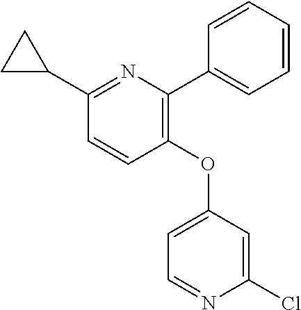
C1=CC(OC2=CC=NC(Cl)=C2)=C(C2=CC=CC=C2)N=C1C1CC1
